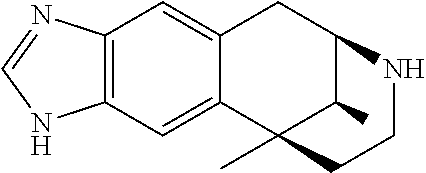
C12=C(C=C3C(=C1)CC1C(C)C3(C)CCN1)NC=N2
